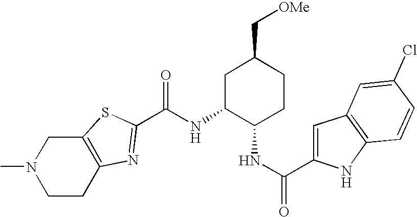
C12=C(SC(C(NC3C(NC(=O)C4=CC5=C(N4)C=CC(Cl)=C5)CCC(C[OMe])C3)=O)=N1)CN(C)CC2
